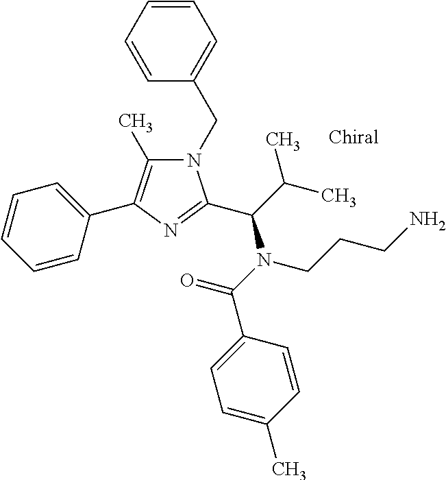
N1(CC2=CC=CC=C2)C(C)=C(C2=CC=CC=C2)N=C1C(N(C(=O)C1=CC=C(C)C=C1)CCCN)C(C)C
